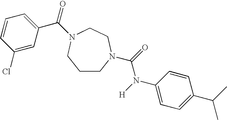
C1CN(C(=O)N([H])C2=CC=C(C(C)C)C=C2)CCN(C(=O)C2=CC=CC(Cl)=C2)C1
